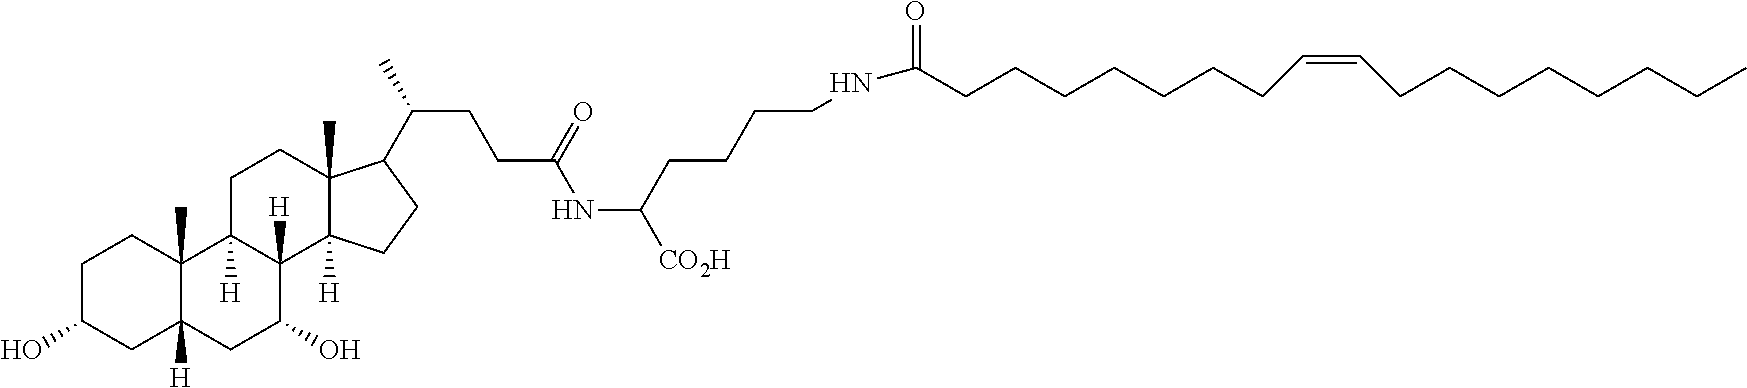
C1C(O)CC2([H])C(C)(C1)C1([H])C([H])(C(O)C2)C2([H])C(C)(CC1)C(C(CCC(NC(CCCCNC(=O)CCCCCCCC=CCCCCCCCC)[CO2H])=O)C)CC2
